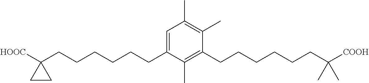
C1=C(CCCCCCC2([HOOC])CC2)C(C)=C(CCCCCCC([COOH])(C)C)C(C)=C1C
